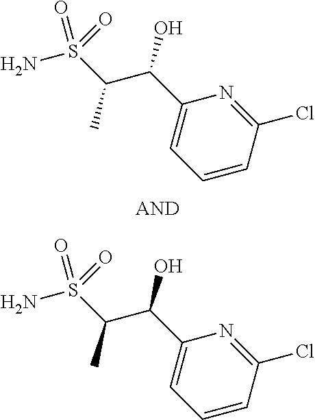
C1=CC(Cl)=NC(C(C(S(N)(=O)=O)C)O)=C1.C1=CC(Cl)=NC(C(C(S(N)(=O)=O)C)O)=C1
